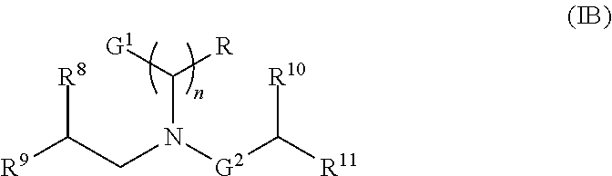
C(CN(C([G1])[R])[G2]C([R11])[R10])([R9])[R8]
